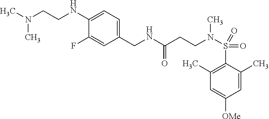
C1=C(C)C(S(=O)(=O)N(CCC(NCC2=CC=C(NCCN(C)C)C(F)=C2)=O)C)=C(C)C=C1[OMe]
